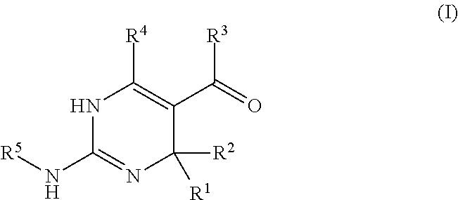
N1C(N[R5])=NC([R2])([R1])C(C(=O)[R3])=C1[R4]
